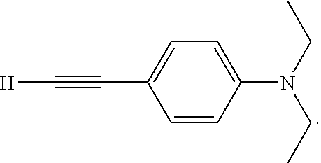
C1=C(N(CC)CC)C=CC(C#C[H])=C1
